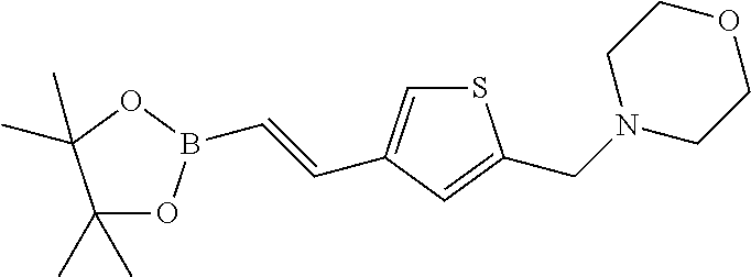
C(=CC1=CSC(CN2CCOCC2)=C1)B1OC(C)(C)C(C)(C)O1
